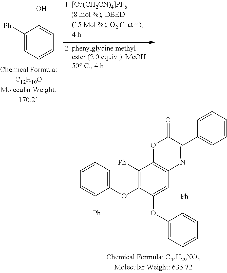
C1(OC2=C([Ph])C3=C(C=C2OC2=CC=CC=C2[Ph])N=C(C2=CC=CC=C2)C(=O)O3)=CC=CC=C1[Ph].C1([Ph])=CC=CC=C1O
